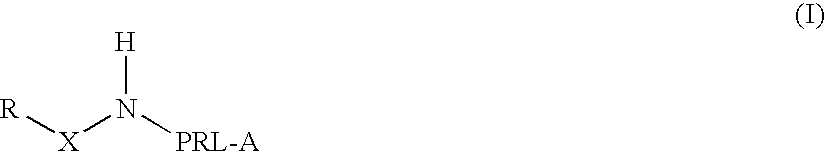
[R][X]N([PRL-A])[H]
